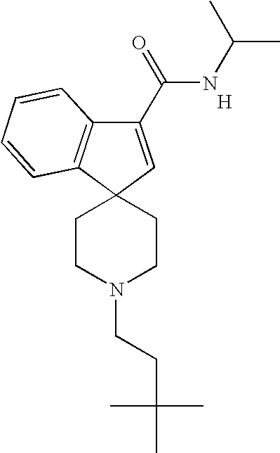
[H].C1(C(=O)NC(C)C)=CC2(C3=C1C=CC=C3)CCN(CCC(C)(C)C)CC2
